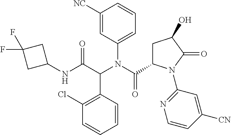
C1(N(C(C2CC(O)C(=O)N2C2=NC=CC([CN])=C2)=O)C(C(NC2CC(F)(F)C2)=O)C2=C(Cl)C=CC=C2)=CC=CC([NC])=C1
